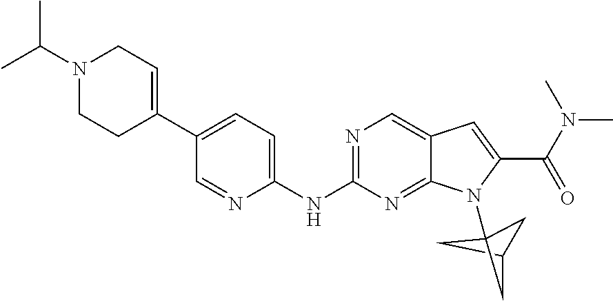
C1C2CC1(N1C3=NC(NC4=CC=C(C5=CCN(C(C)C)CC5)C=N4)=NC=C3C=C1C(N(C)C)=O)C2
